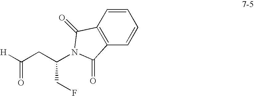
C1=CC2=C(C=C1)C(=O)N(C(CC([H])=O)CF)C2=O
